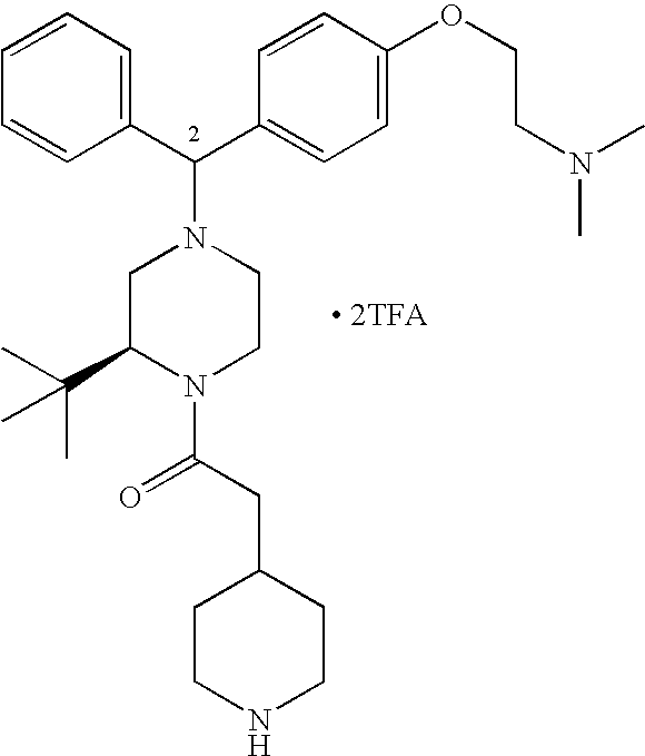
[ 2TFA].C1=CC=CC(C(C2=CC=C(OCCN(C)C)C=C2)N2CC(C(C)(C)C)N(C(CC3CCNCC3)=O)CC2)=C1
